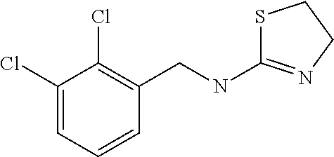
S1C(NCC2=C(Cl)C(Cl)=CC=C2)=NCC1
